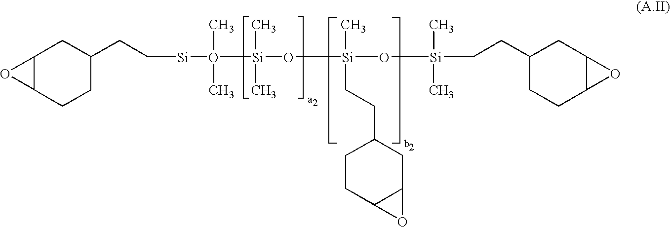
O([Si](O[Si](O[Si](C)(C)CCC1CC2C(CC1)O2)(C)CCC1CCC2C(C1)O2)(C)C)(C)(C)[Si]CCC1CC2C(CC1)O2
